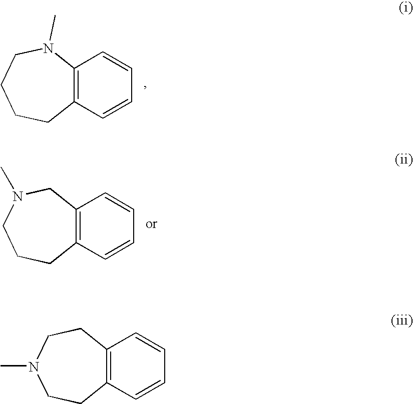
C12=C(C=CC=C1)CCCCN2C.C12=C(C=CC=C1)CCCN(C)C2.C12=C(C=CC=C1)CCN(C)CC2
